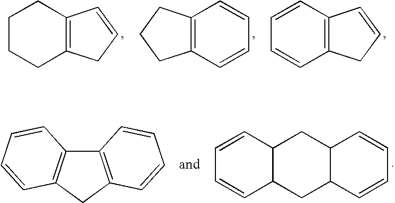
C1CCC2=C(C1)C=CC2.C12=C(CCC1)C=CC=C2.C1=CC2=C(C=C1)CC=C2.C12C(CC3C(C1)C=CC=C3)C=CC=C2.C12=C(CC3=C1C=CC=C3)C=CC=C2
